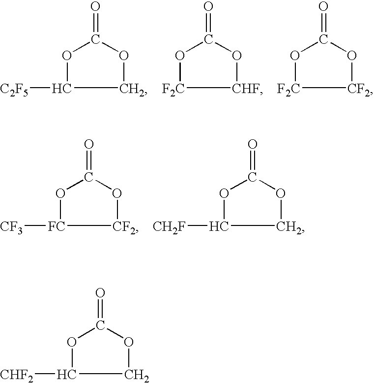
O1C([C2F5])COC1=O.O1[F2C][CHF]OC1=O.O1[F2C][CF2]OC1=O.O1C([CH2F])COC1=O.O1[FC]([CF3])[CF2]OC1=O.O1C([CHF2])COC1=O
